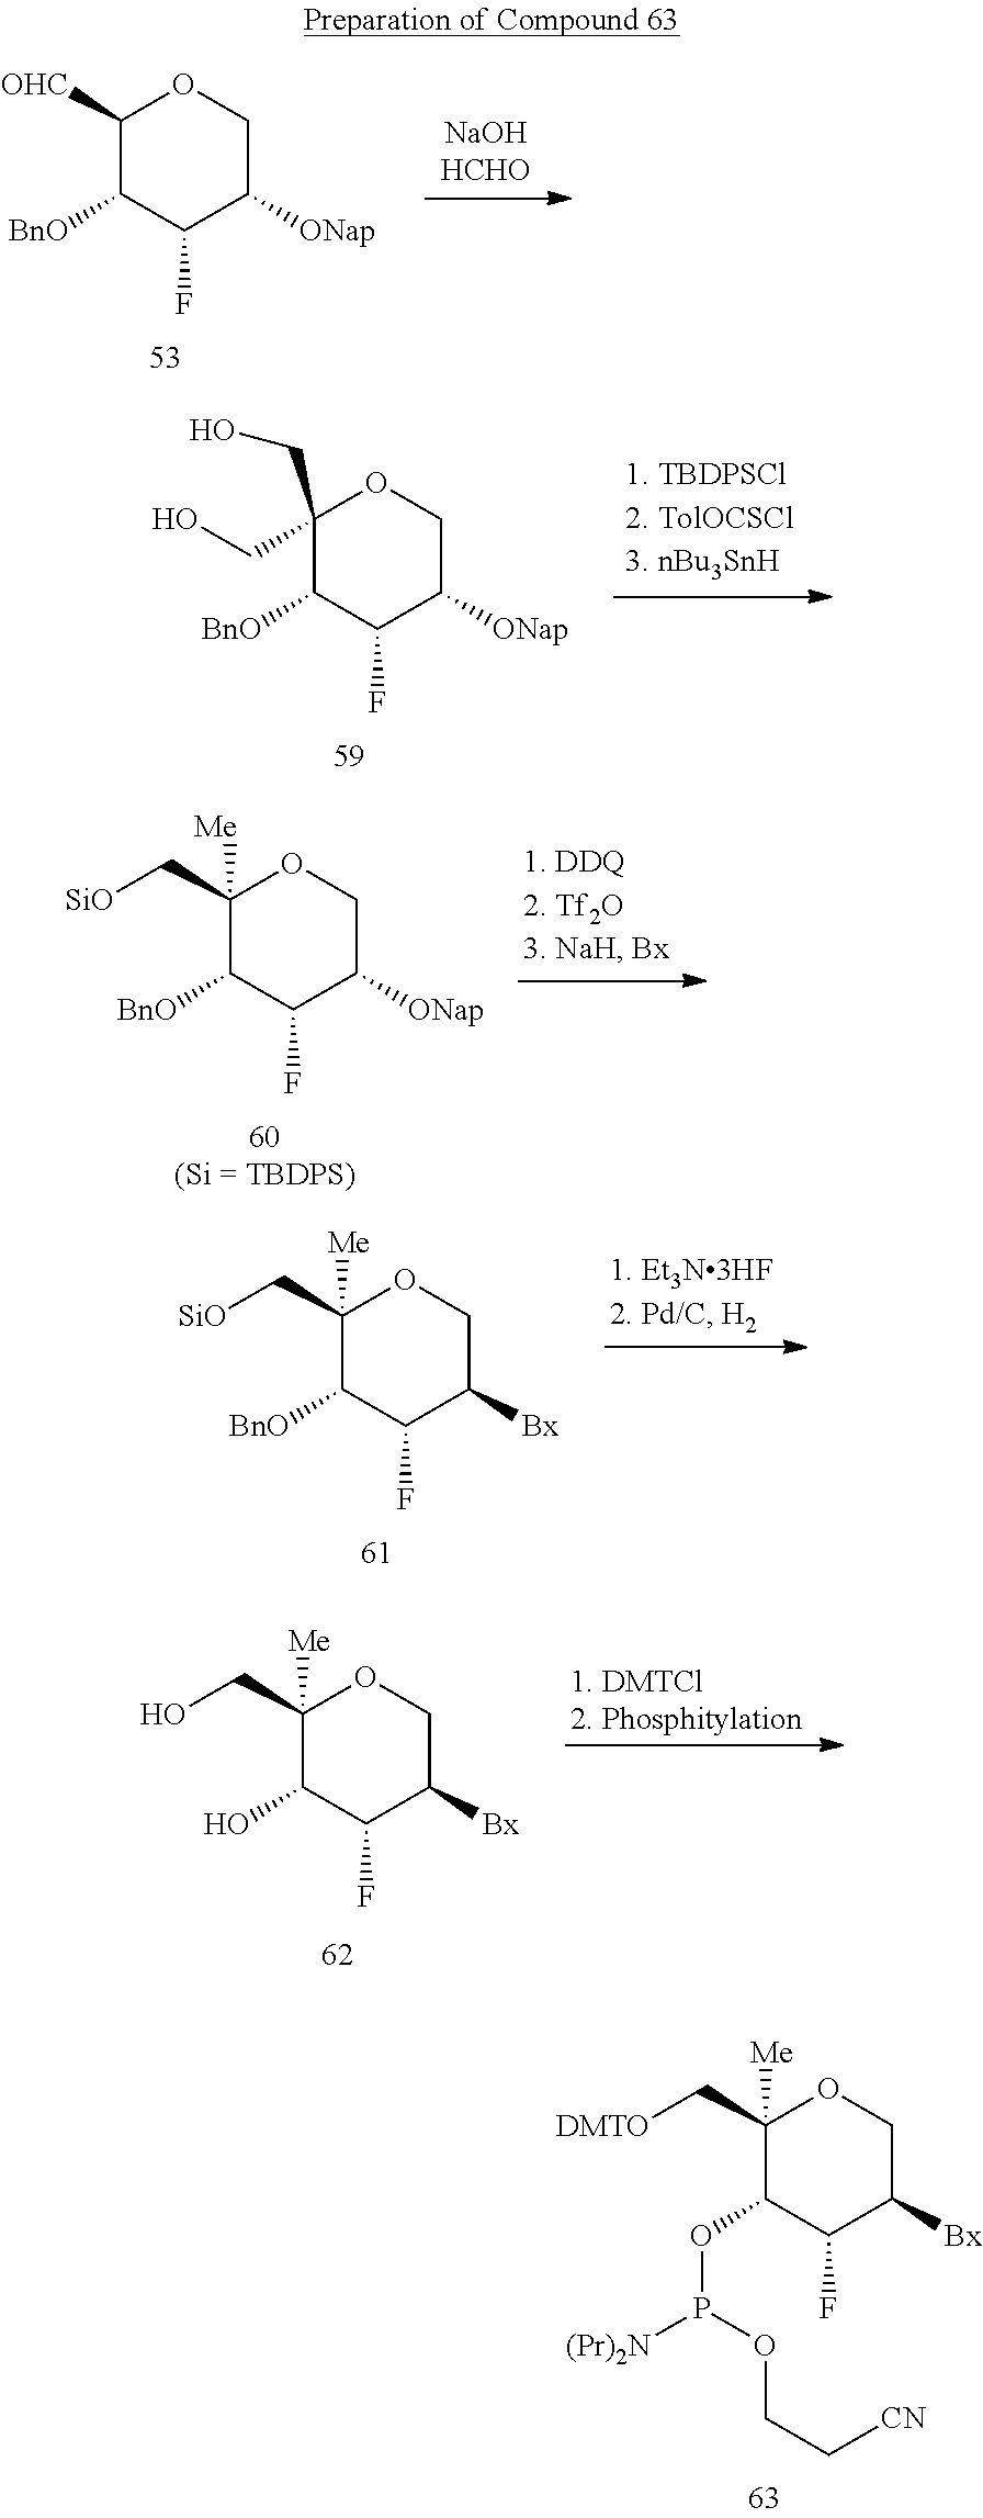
[BnO]C1C([OHC])OCC([ONap])C1F.[BnO]C1C(CO)(CO)OCC([ONap])C1F.[SiO]CC1([Me])C([BnO])C(F)C([ONap])CO1.[SiO]CC1([Me])C([BnO])C(F)C([Bx])CO1.OCC1([Me])C(O)C(F)C([Bx])CO1.[DMTO]CC1([Me])C(OP([(Pr)2N])OCC[CN])C(F)C([Bx])CO1
